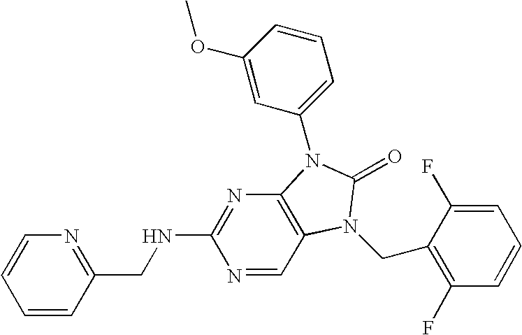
C1=CC=CN=C1CNC1=NC2=C(C=N1)N(CC1=C(F)C=CC=C1F)C(=O)N2C1=CC=CC(OC)=C1
